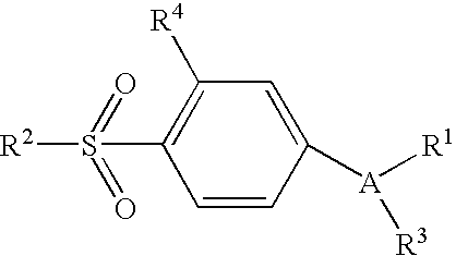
C1=CC([A]([R1])[R3])=CC([R4])=C1S([R2])(=O)=O
